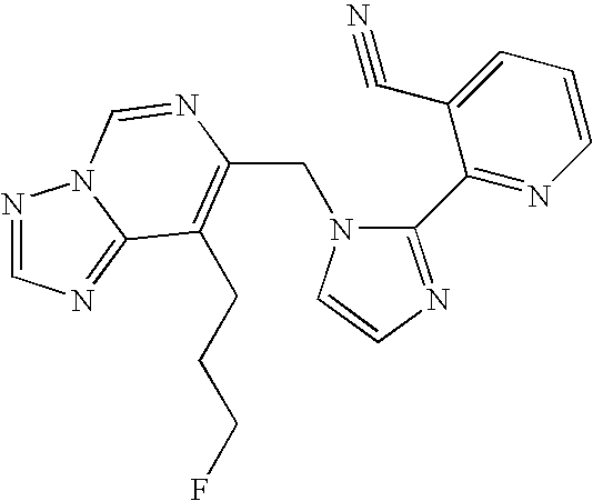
C(N1C(C2=NC=CC=C2C#N)=NC=C1)C1=C(CCCF)C2=NC=NN2C=N1
